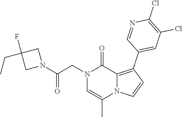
N1(CC(N2CC(F)(CC)C2)=O)C=C(C)N2C(=C(C3=CC(Cl)=C(Cl)N=C3)C=C2)C1=O
